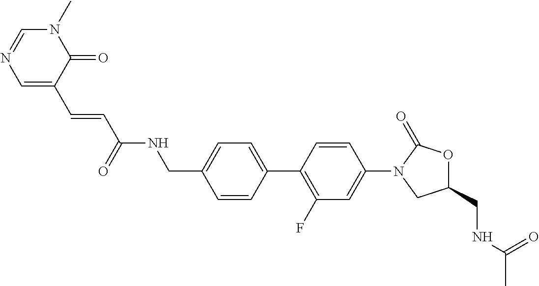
C(C1=CC=C(C2=C(F)C=C(N3CC(CNC(C)=O)OC3=O)C=C2)C=C1)NC(C=CC1=CN=CN(C)C1=O)=O
